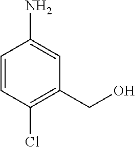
C1=CC(Cl)=C(CO)C=C1N
